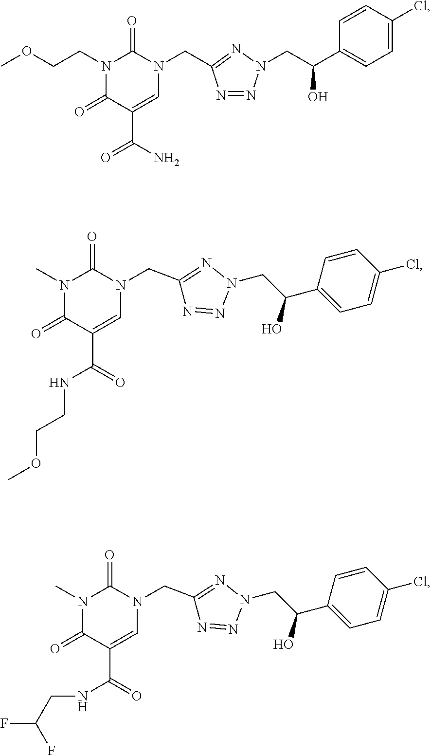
N1(CCOC)C(=O)C(C(=O)N)=CN(CC2=NN(CC(C3=CC=C(Cl)C=C3)O)N=N2)C1=O.N1(C)C(=O)C(C(NCCOC)=O)=CN(CC2=NN(CC(C3=CC=C(Cl)C=C3)O)N=N2)C1=O.N1(C)C(=O)C(C(NCC(F)F)=O)=CN(CC2=NN(CC(C3=CC=C(Cl)C=C3)O)N=N2)C1=O
